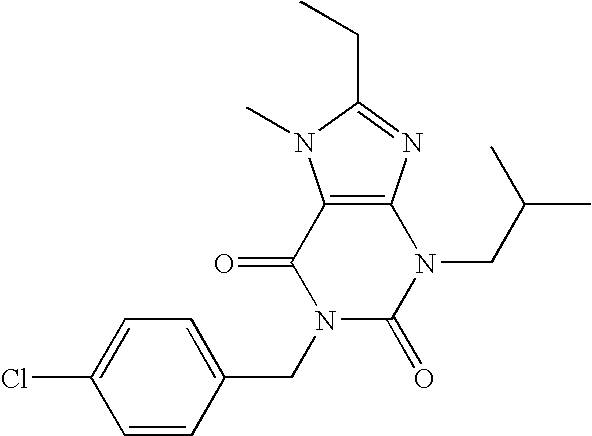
C12=C(N=C(CC)N1C)N(CC(C)C)C(=O)N(CC1=CC=C(Cl)C=C1)C2=O
